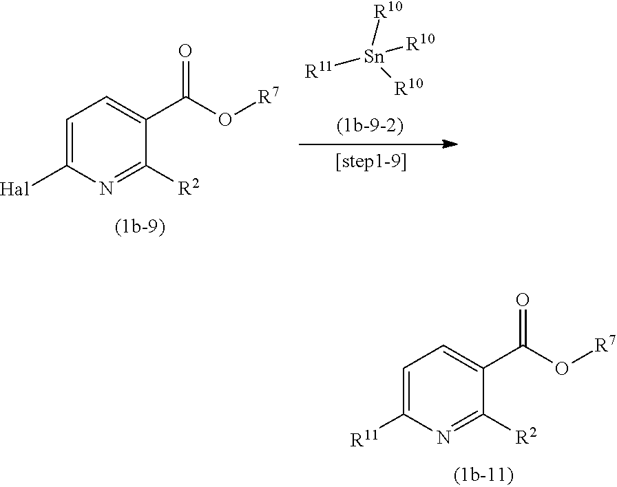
[R10][Sn]([R10])([R11])[R10].C1=C([Hal])N=C([R2])C(C(O[R7])=O)=C1.C1=C([R11])N=C([R2])C(C(O[R7])=O)=C1
